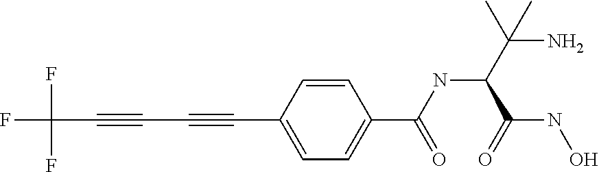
C(C#CC#CC1=CC=C(C(NC(C(N)(C)C)C(NO)=O)=O)C=C1)(F)(F)F
